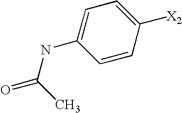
C1=CC([X2])=CC=C1NC(C)=O
